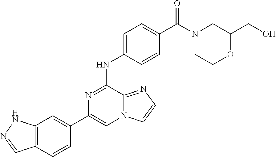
C1(C2=CC3=C(C=C2)C=NN3)=CN2C(=NC=C2)C(NC2=CC=C(C(=O)N3CCOC(CO)C3)C=C2)=N1
